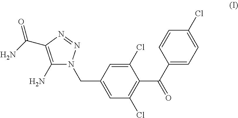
C1(N)=C(C(N)=O)N=NN1CC1=CC(Cl)=C(C(C2=CC=C(Cl)C=C2)=O)C(Cl)=C1
